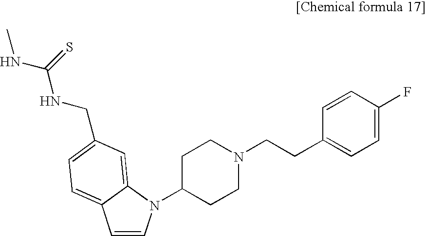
C1=CN(C2CCN(CCC3=CC=C(F)C=C3)CC2)C2=CC(CNC(NC)=S)=CC=C12
